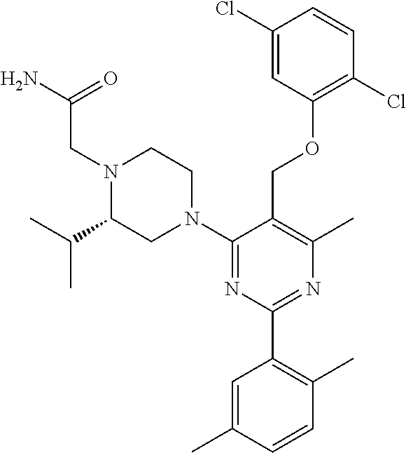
C1(Cl)=CC(OCC2=C(C)N=C(C3=C(C)C=CC(C)=C3)N=C2N2CCN(CC(N)=O)C(C(C)C)C2)=C(Cl)C=C1
